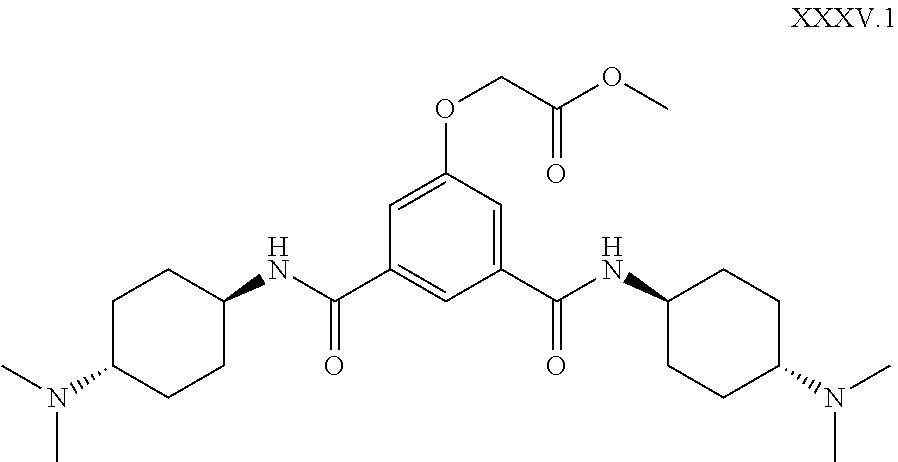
C1C(N(C)C)CCC(NC(C2=CC(C(NC3CCC(N(C)C)CC3)=O)=CC(OCC(OC)=O)=C2)=O)C1
